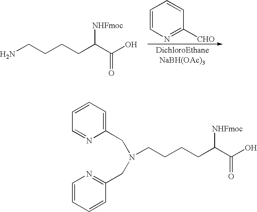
C1=CN=C([CHO])C=C1.NCCCCC(C(O)=O)[NHFmoc].N(CCCCC(C(O)=O)[NHFmoc])(CC1=NC=CC=C1)CC1=CC=CC=N1
